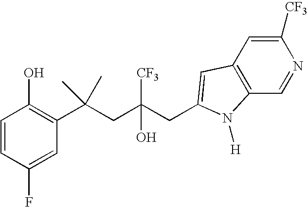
C1(F)=CC(C(CC(CC2=CC3=C(C=NC([CF3])=C3)N2[H])([CF3])O)(C)C)=C(O)C=C1
